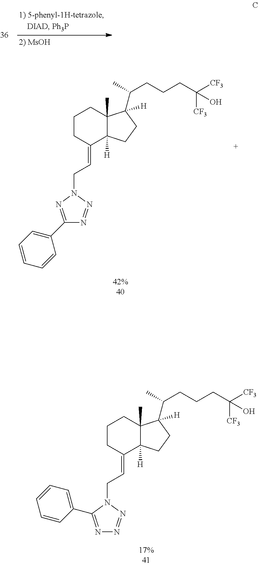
C1(C2=CC=CC=C2)=NN(CC=C2C3([H])C(C)(CCC2)C(C(CCCC([CF3])([CF3])O)C)([H])CC3)N=N1.N1=C(C2=CC=CC=C2)N(CC=C2C3([H])C(C)(CCC2)C(C(CCCC([CF3])([CF3])O)C)([H])CC3)N=N1
